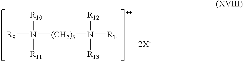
[R9]N([(CH2)3]N([R14])([R12])[R13])([R11])[R10]
